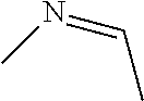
C(=NC)C
